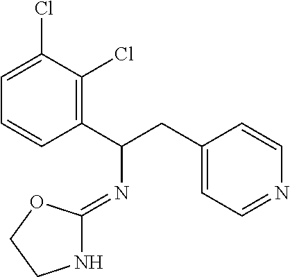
C1=CC(C(CC2=CC=NC=C2)N=C2NCCO2)=C(Cl)C(Cl)=C1
